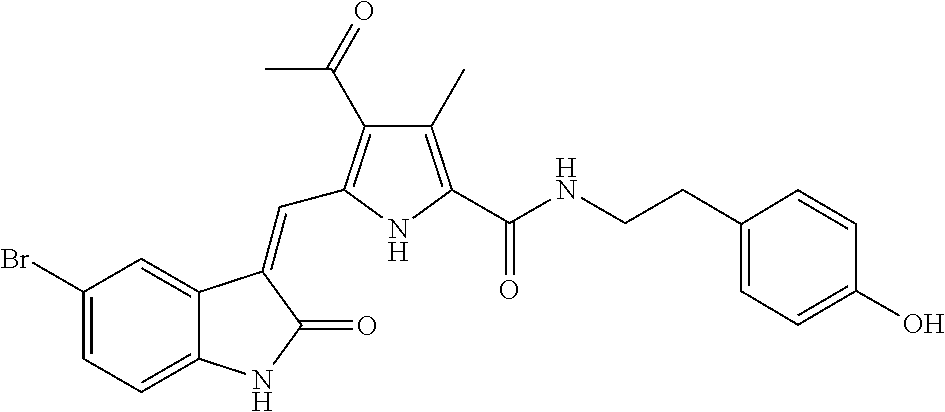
C1(Br)=CC=C2C(=C1)C(=CC1=C(C(=O)C)C(C)=C(C(NCCC3=CC=C(O)C=C3)=O)N1)C(=O)N2
